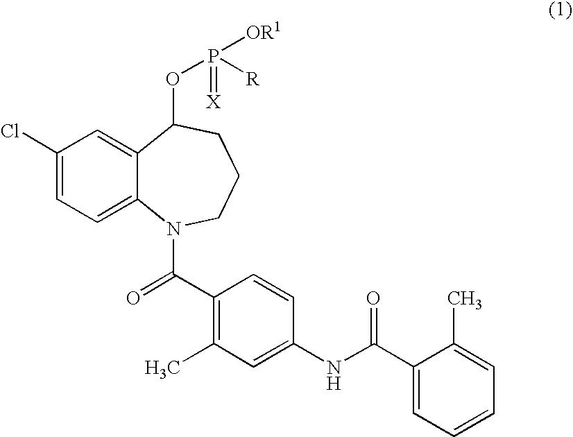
C12=CC(Cl)=CC=C1N(C(C1=C(C)C=C(NC(=O)C3=CC=CC=C3C)C=C1)=O)CCCC2OP([R])(=[X])[OR1]
